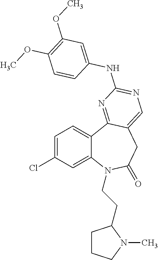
C12=CC(Cl)=CC=C1C1=NC(NC3=CC(OC)=C(OC)C=C3)=NC=C1CC(=O)N2CCC1CCCN1C
